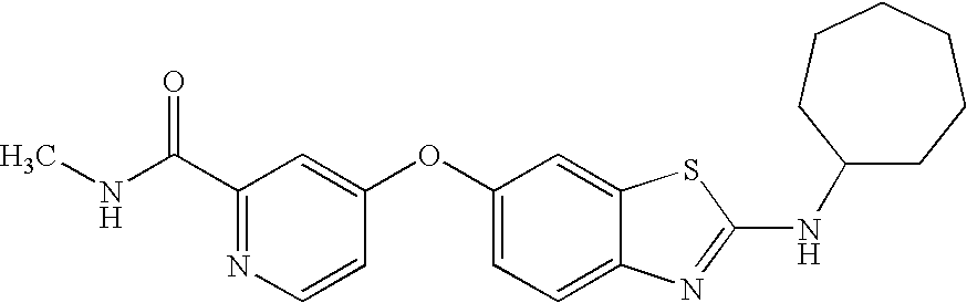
N1=C(C(=O)NC)C=C(OC2=CC=C3C(=C2)SC(NC2CCCCCC2)=N3)C=C1
